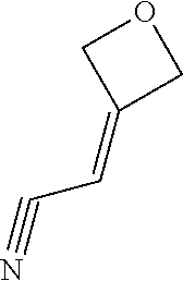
N#CC=C1COC1
